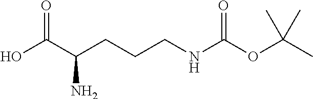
OC(C(CCCNC(OC(C)(C)C)=O)N)=O
